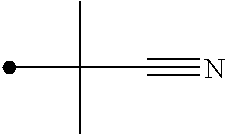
C(C#N)(C)(C)C
